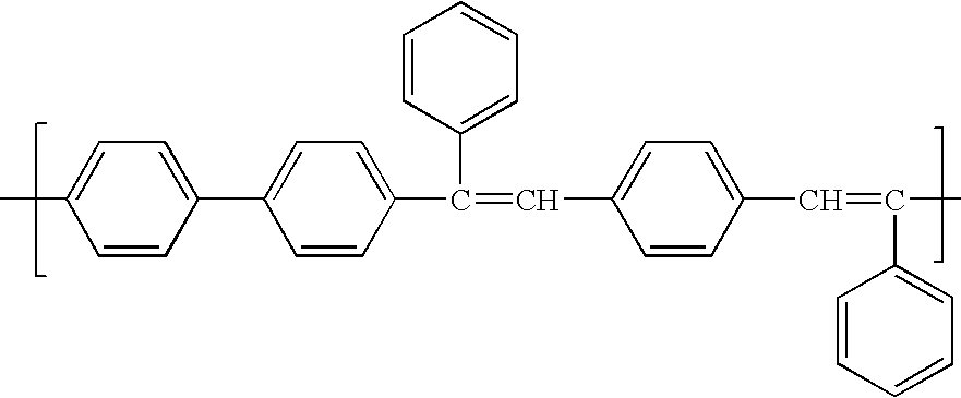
C1=CC(C(=CC2=CC=C(C=C(C)C3=CC=CC=C3)C=C2)C2=CC=CC=C2)=CC=C1C1=CC=C(C)C=C1
